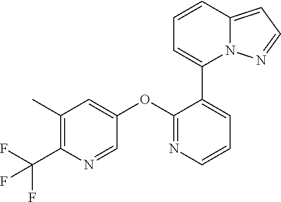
C1(C)=C(C(F)(F)F)N=CC(OC2=NC=CC=C2C2=CC=CC3=CC=NN23)=C1
